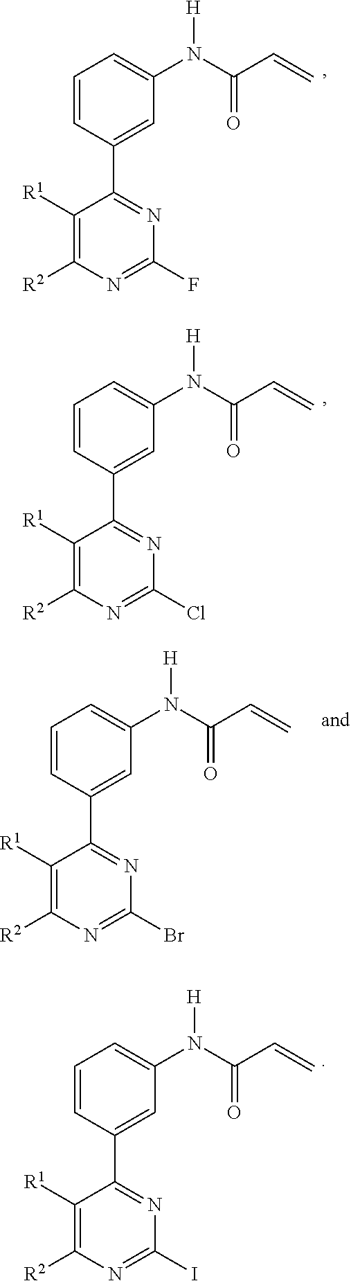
C1=CC(C2=NC(F)=NC([R2])=C2[R1])=CC(N(C(C=C)=O)[H])=C1.C1=CC(C2=NC(Cl)=NC([R2])=C2[R1])=CC(N(C(C=C)=O)[H])=C1.C1=CC(C2=NC(Br)=NC([R2])=C2[R1])=CC(N(C(C=C)=O)[H])=C1.C1=CC(C2=NC(I)=NC([R2])=C2[R1])=CC(N(C(C=C)=O)[H])=C1
